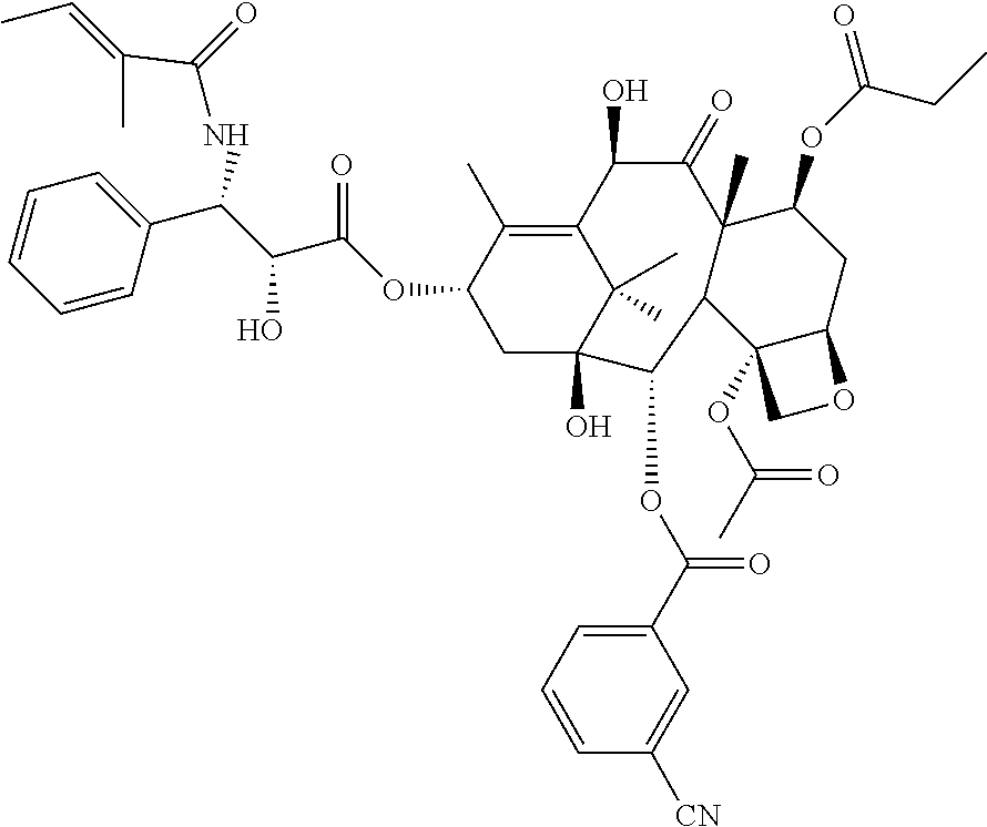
C1=CC(C(C(C(OC2CC3(O)C(C)(C)C(=C2C)C(O)C(=O)C2(C)C(C3OC(C3=CC=CC([CN])=C3)=O)C3(OC(=O)C)C(CC2OC(=O)CC)OC3)=O)O)NC(=O)C(C)=CC)=CC=C1
